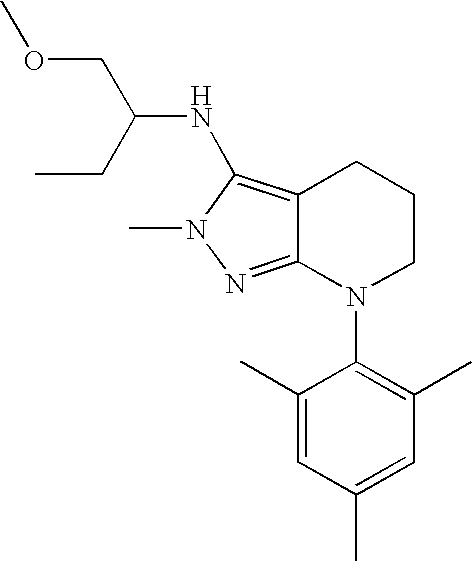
C12=NN(C)C(NC(COC)CC)=C1CCCN2C1=C(C)C=C(C)C=C1C
